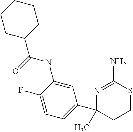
C(=O)(NC1=CC(C2(C)CCSC(N)=N2)=CC=C1F)C1CCCCC1
